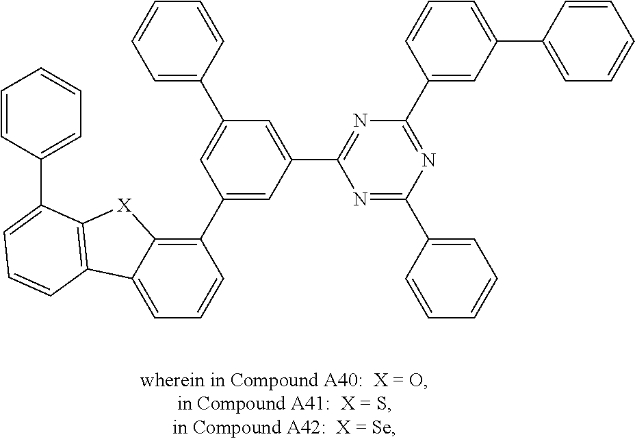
C1=C2C(=C(C3=CC(C4=NC(C5=CC(C6=CC=CC=C6)=CC=C5)=NC(C5=CC=CC=C5)=N4)=CC(C4=CC=CC=C4)=C3)C=C1)[X]C1=C2C=CC=C1C1=CC=CC=C1
